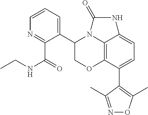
C12=C3C(C4=C(C)ON=C4C)=CC=C1NC(=O)N2C(C1=CC=CN=C1C(=O)NCC)CO3
